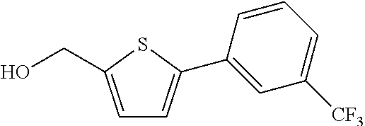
C1=C(CO)SC(C2=CC([CF3])=CC=C2)=C1
